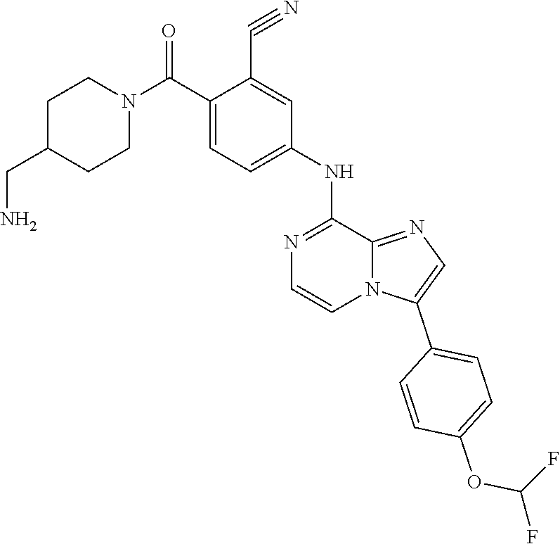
C1(C#N)=CC(NC2=NC=CN3C2=NC=C3C2=CC=C(OC(F)F)C=C2)=CC=C1C(N1CCC(CN)CC1)=O
